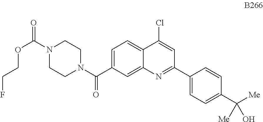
C1=C(C(N2CCN(C(=O)OCCF)CC2)=O)C=C2C(=C1)C(Cl)=CC(C1=CC=C(C([Me])(O)[Me])C=C1)=N2
